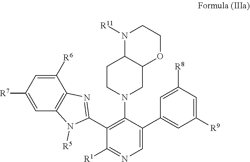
C1=C(C2=CC([R9])=CC([R8])=C2)C(N2CC3C(CC2)N([R11])CCO3)=C(C2=NC3=C(N2[R5])C=C([R7])C=C3[R6])C([R1])=N1
